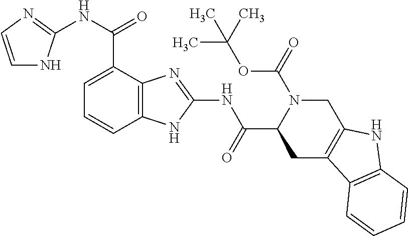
C1=C(C(NC2=NC=CN2)=O)C2=C(C=C1)NC(NC(C1CC3=C(CN1C(OC(C)(C)C)=O)NC1=C3C=CC=C1)=O)=N2
